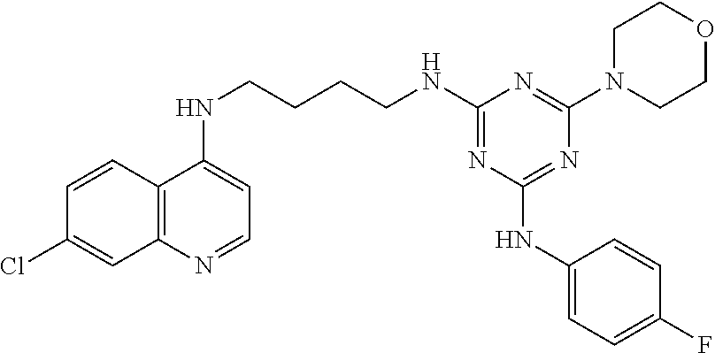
C12=C(N=CC=C1NCCCCNC1=NC(NC3=CC=C(F)C=C3)=NC(N3CCOCC3)=N1)C=C(Cl)C=C2
